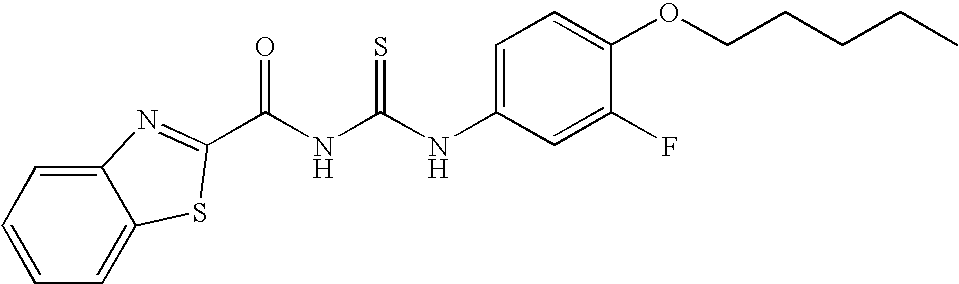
C1(NC(NC(=O)C2=NC3=CC=CC=C3S2)=S)=CC=C(OCCCCC)C(F)=C1
